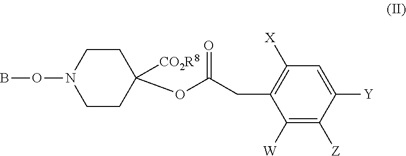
C1CN(OB)CCC1([CO2R8])OC(CC1=C([X])C=C([Y])C([Z])=C1[W])=O
